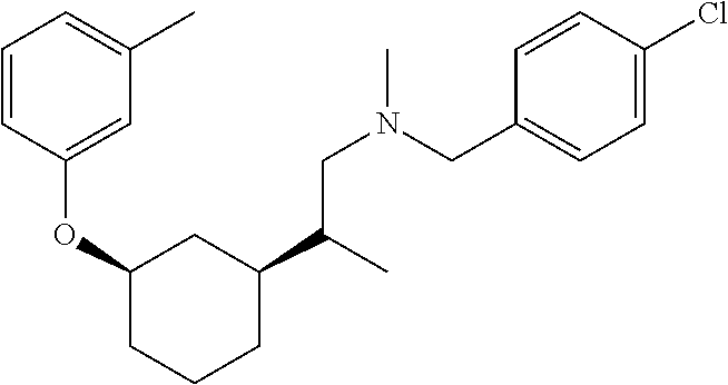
C1=CC(OC2CCCC(C(C)CN(C)CC3=CC=C(Cl)C=C3)C2)=CC(C)=C1
